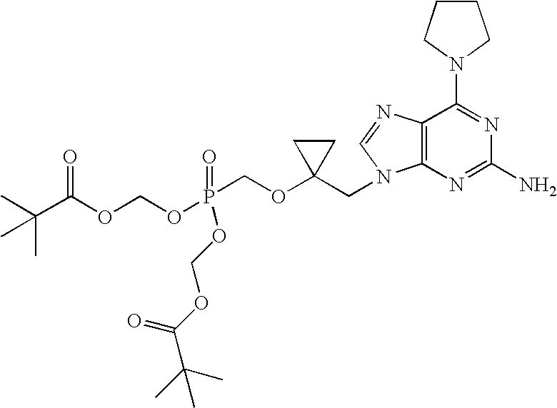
CC(C(OCOP(=O)(COC1(CN2C3=C(N=C2)C(N2CCCC2)=NC(N)=N3)CC1)OCOC(C(C)(C)C)=O)=O)(C)C
